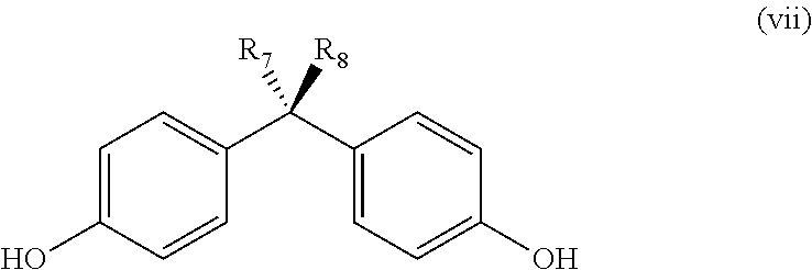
C1=C(O)C=CC(C(C2=CC=C(O)C=C2)([R7])[R8])=C1
